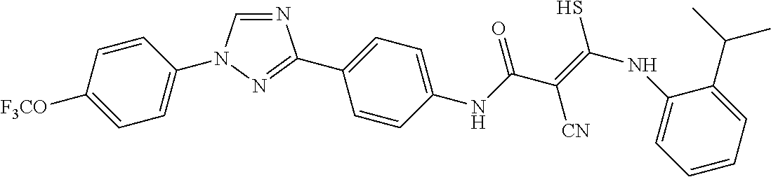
N1=CN(C2=CC=C([F3CO])C=C2)N=C1C1=CC=C(NC(C(=C(S)NC2=CC=CC=C2C(C)C)[CN])=O)C=C1
